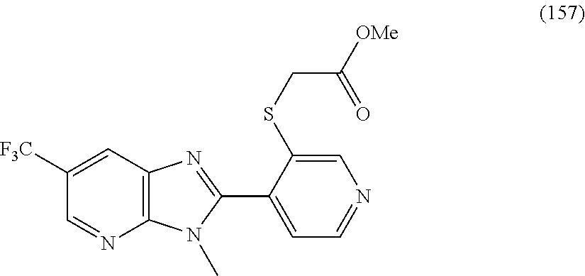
C1([F3C])=CC2=C(N=C1)N(C)C(C1=CC=NC=C1SCC(=O)[OMe])=N2
